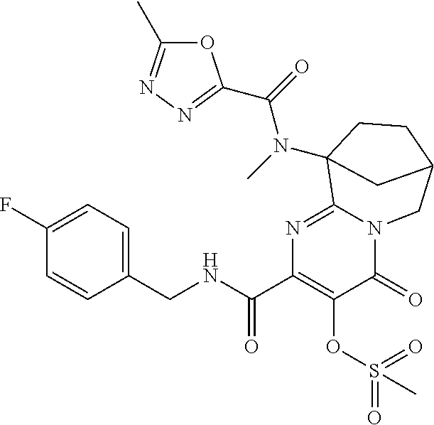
C1(CNC(C2=C(OS(=O)(=O)C)C(=O)N3C(=N2)C2(N(C(=O)C4=NN=C(C)O4)C)CCC(C3)C2)=O)=CC=C(F)C=C1
